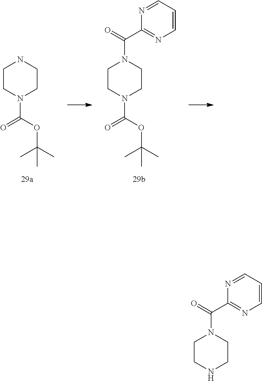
C1CN(C(OC(C)(C)C)=O)CCN1C(=O)C1=NC=CC=N1.C1CN(C(OC(C)(C)C)=O)CCN1.C1CNCCN1C(=O)C1=NC=CC=N1
